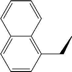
CCC1=C2C(=CC=C1)C=CC=C2
